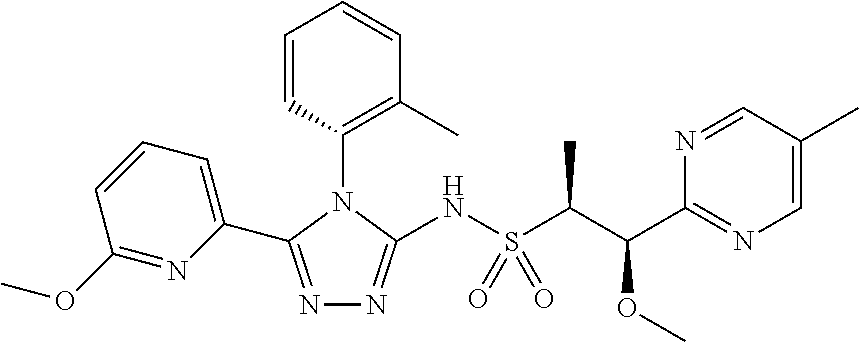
N1=C(C2=CC=CC(OC)=N2)N(C2=C(C)C=CC=C2)C(NS(C(C(C2=NC=C(C)C=N2)OC)C)(=O)=O)=N1
